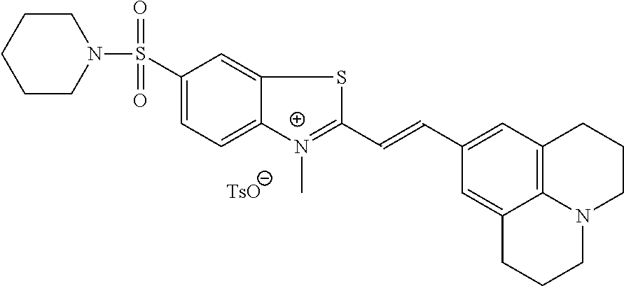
C1CCN(S(=O)(=O)C2=CC=C3C(=C2)SC(C=CC2=CC4=C5C(=C2)CCCN5CCC4)=[N+]3C)CC1
